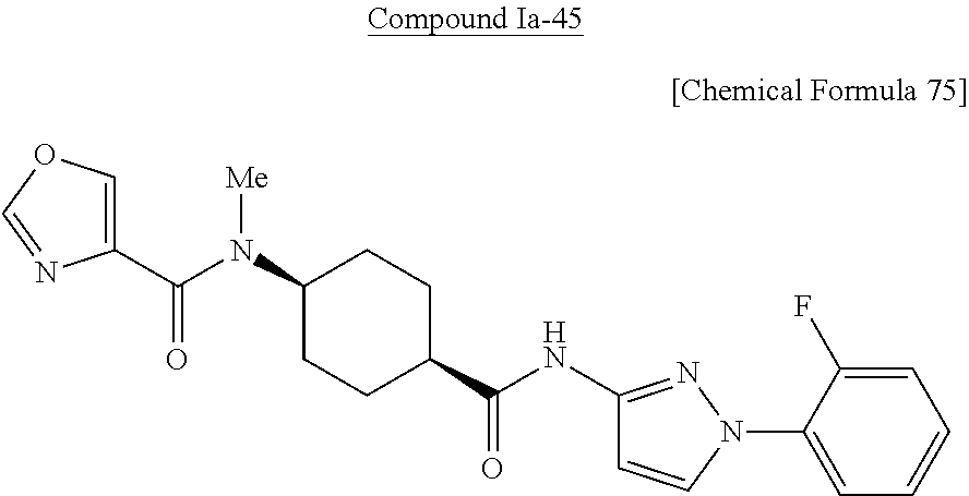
C(N(C1CCC(C(NC2=NN(C3=CC=CC=C3F)C=C2)=O)CC1)[Me])(=O)C1=COC=N1
